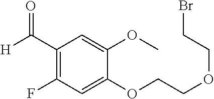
C1(OCCOCCBr)=CC(F)=C(C([H])=O)C=C1OC
